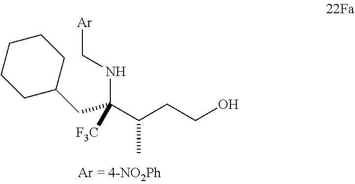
C1CC(CC(C(CCO)C)(NC[Ar])[F3C])CCC1
